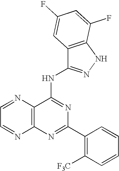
C12=C(N=C(C3=C([F3C])C=CC=C3)N=C1NC1=NNC3=C1C=C(F)C=C3F)N=CC=N2
